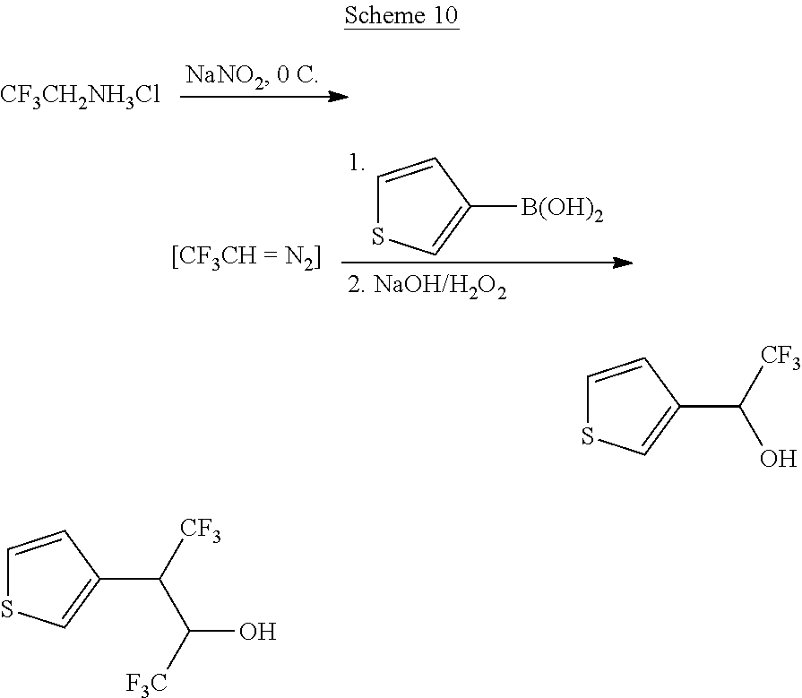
[CF3CH2NH3Cl].C1=CC([B(OH)2])=CS1.C1=CC(C(O)[CF3])=CS1.C1=CC(C(C(O)[F3C])[CF3])=CS1
